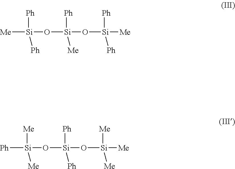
[Me][Si]([Ph])([Ph])O[Si](O[Si]([Me])([Ph])[Ph])([Me])[Ph].[Ph][Si]([Me])([Me])O[Si](O[Si]([Me])([Me])[Me])([Ph])[Ph]
